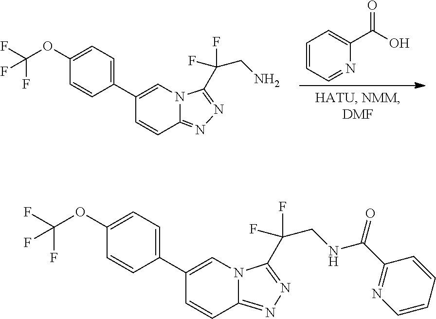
C1=CC=NC(C(O)=O)=C1.C1=CC2=NN=C(C(CN)(F)F)N2C=C1C1=CC=C(OC(F)(F)F)C=C1.C1=CC2=NN=C(C(CNC(C3=NC=CC=C3)=O)(F)F)N2C=C1C1=CC=C(OC(F)(F)F)C=C1
